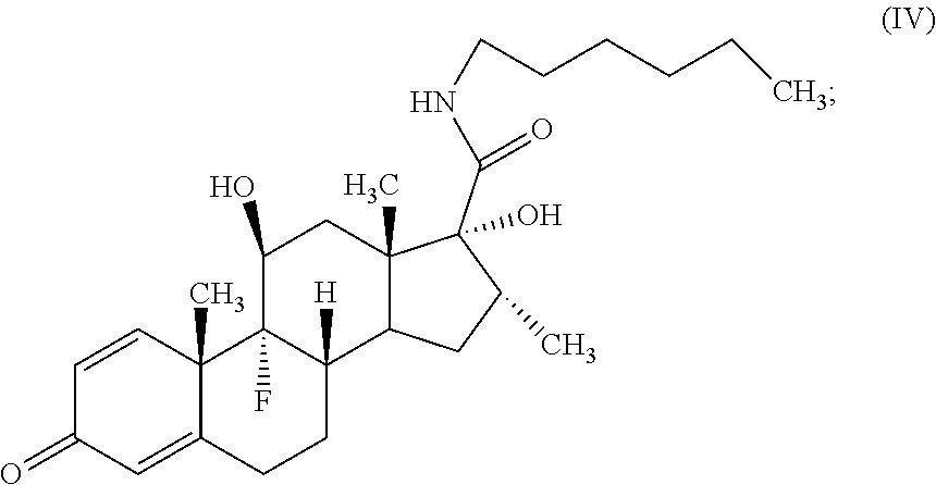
C12(C)C(=CC(=O)C=C1)CCC1([H])C2(F)C(O)CC2(C)C1CC(C)C2(C(NCCCCCC)=O)O
